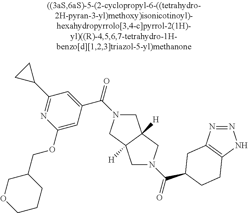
C(N1CC2([H])C([H])(C1)CN(C(=O)C1CC3=C(NN=N3)CC1)C2)(=O)C1=CC(C2CC2)=NC(OCC2COCCC2)=C1
